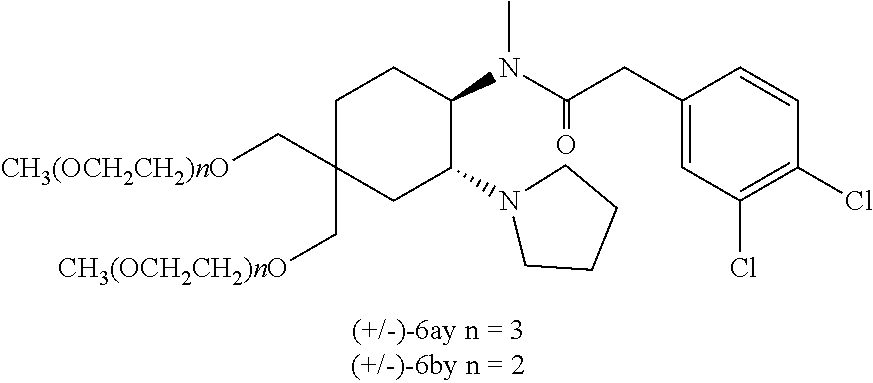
C1C(C[CH3(OCH2CH2)nO])(C[CH3(OCH2CH2)nO])CC(N2CCCC2)C(N(C)C(CC2=CC(Cl)=C(Cl)C=C2)=O)C1
